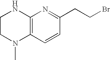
C12=C(C=CC(CCBr)=N1)N(C)CCN2
